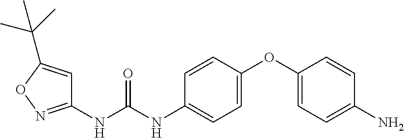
C1(NC(NC2=CC=C(OC3=CC=C(N)C=C3)C=C2)=O)=NOC(C(C)(C)C)=C1
